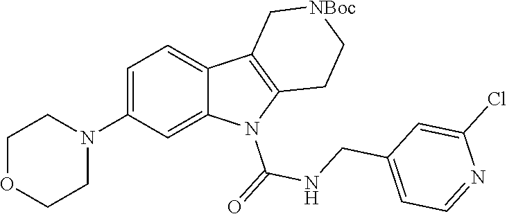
C1OCCN(C2=CC=C3C(=C2)N(C(=O)NCC2=CC=NC(Cl)=C2)C2=C3C[NBoc]CC2)C1
